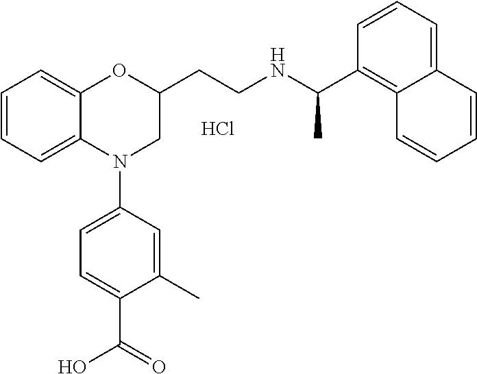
C1=CC=C2C(=C1)OC(CCNC(C1=C3C(=CC=C1)C=CC=C3)C)CN2C1=CC=C(C(=O)O)C(C)=C1.Cl
